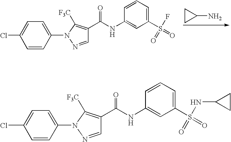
C1=NN(C2=CC=C(Cl)C=C2)C([F3C])=C1C(NC1=CC(S(=O)(=O)F)=CC=C1)=O.C1(N)CC1.C1=NN(C2=CC=C(Cl)C=C2)C([F3C])=C1C(NC1=CC(S(=O)(=O)NC2CC2)=CC=C1)=O
